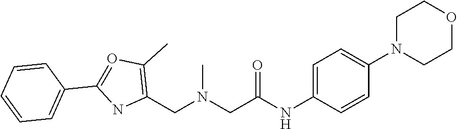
C(CN(CC1=C(C)O=C(C2=CC=CC=C2)N1)C)(NC1=CC=C(N2CCOCC2)C=C1)=O
